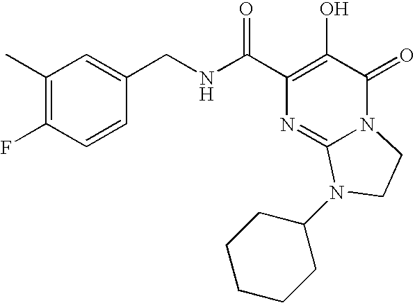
C1(C)=C(F)C=CC(CNC(C2=C(O)C(=O)N3C(=N2)N(C2CCCCC2)CC3)=O)=C1
